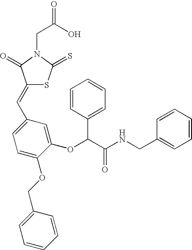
C(C(O)=O)N1C(=O)C(=CC2=CC=C(OCC3=CC=CC=C3)C(OC(C(NCC3=CC=CC=C3)=O)C3=CC=CC=C3)=C2)SC1=S
